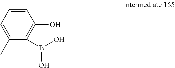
C1=CC=C(C)C(B(O)O)=C1O
